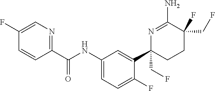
C1=C(F)C=CC(C(NC2=CC=C(F)C(C3(CF)CCC(F)(CF)C(N)=N3)=C2)=O)=N1
